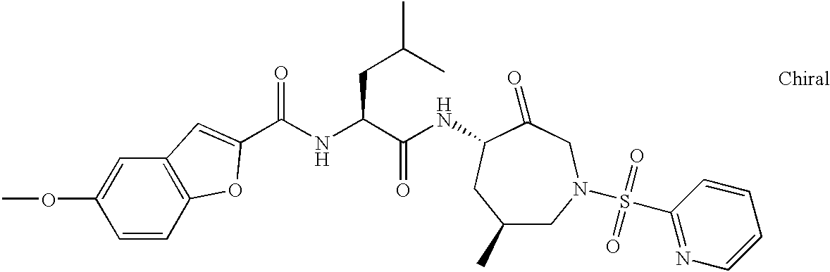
C1=CC2=C(C=C1OC)C=C(C(NC(C(NC1C(=O)CN(S(=O)(=O)C3=NC=CC=C3)CC(C)C1)=O)CC(C)C)=O)O2
